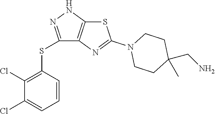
C1(SC2=NNC3=C2N=C(N2CCC(C)(CN)CC2)S3)=C(Cl)C(Cl)=CC=C1
